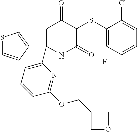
C1(SC2C(=O)CC(C3=CC=CC(OCC4COC4)=N3)(C3=CSC=C3)NC2=O)=CC=CC=C1Cl.F
